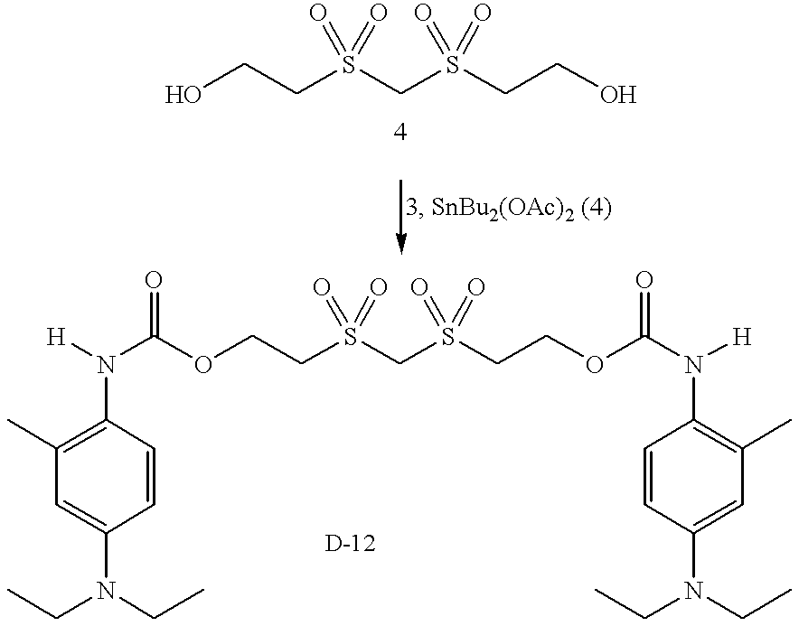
OCCS(CS(CCO)(=O)=O)(=O)=O.C1(C)=C(N([H])C(OCCS(CS(=O)(=O)CCOC(N(C2=C(C)C=C(N(CC)CC)C=C2)[H])=O)(=O)=O)=O)C=CC(N(CC)CC)=C1
